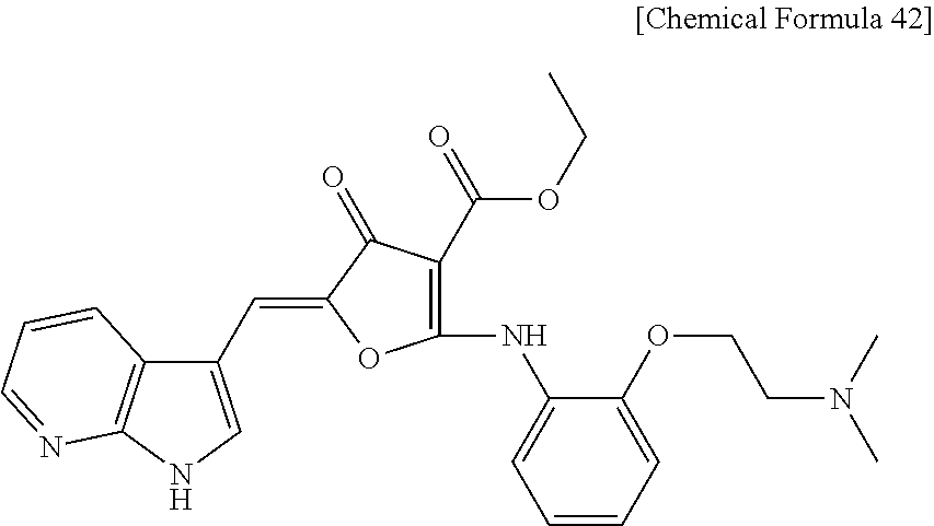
C1(C=C2OC(NC3=CC=CC=C3OCCN(C)C)=C(C(OCC)=O)C2=O)=CNC2=C1C=CC=N2
